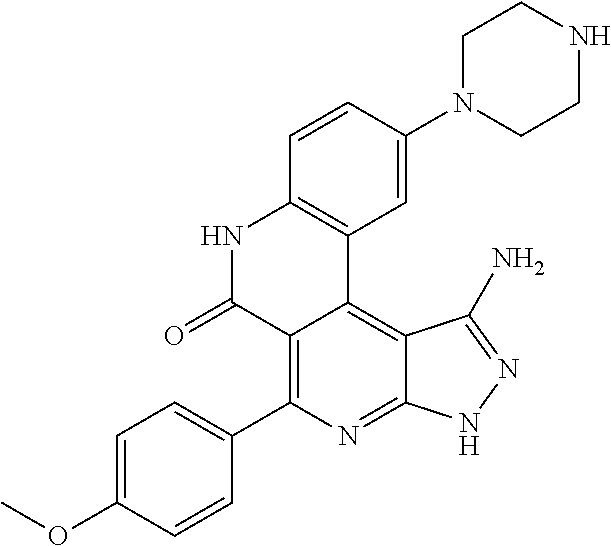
C1=C(OC)C=CC(C2=C3C(=C4C(=N2)NN=C4N)C2=C(NC3=O)C=CC(N3CCNCC3)=C2)=C1
